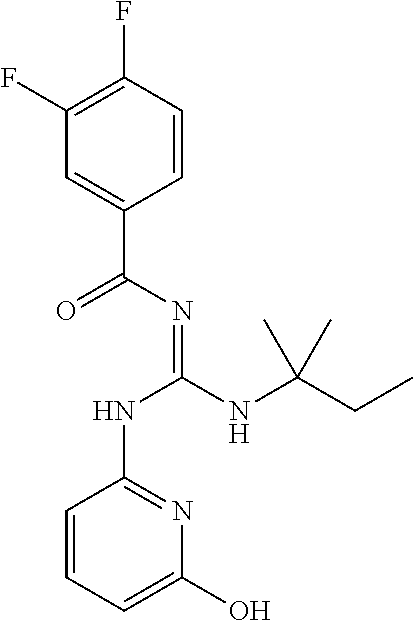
C1(F)=C(F)C=CC(C(N=C(NC(CC)(C)C)NC2=NC(O)=CC=C2)=O)=C1
